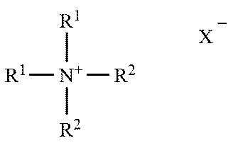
[N+]([R2])([R1])([R2])[R1].[X]
